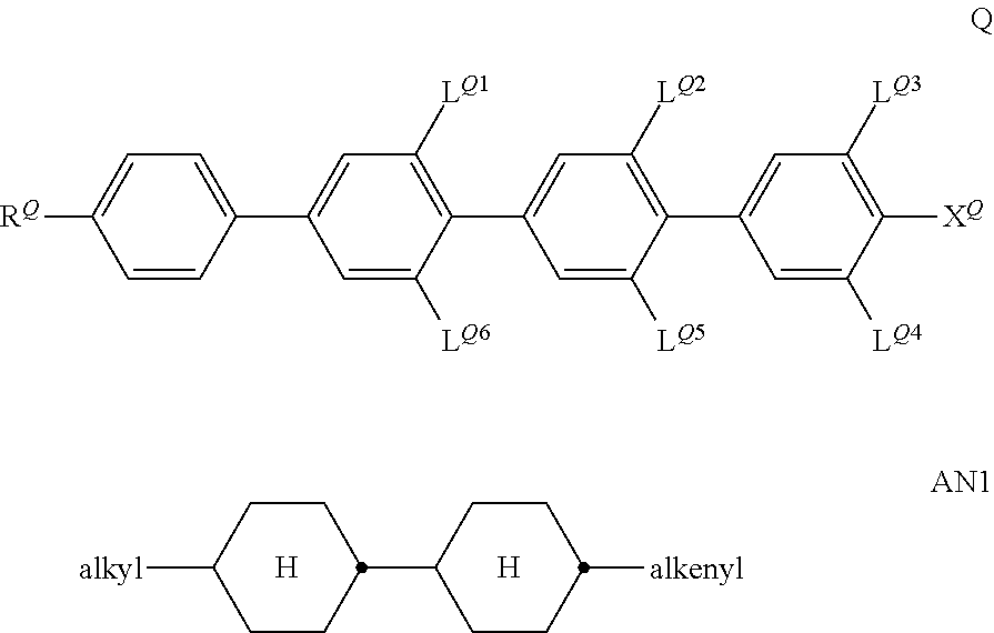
C1CC([alkyl])CCC1C1CCC([alkenyl])CC1.[H].[H].C1=CC(C2=CC([LQ1])=C(C3=CC([LQ2])=C(C4=CC([LQ3])=C([XQ])C([LQ4])=C4)C([LQ5])=C3)C([LQ6])=C2)=CC=C1[RQ]
